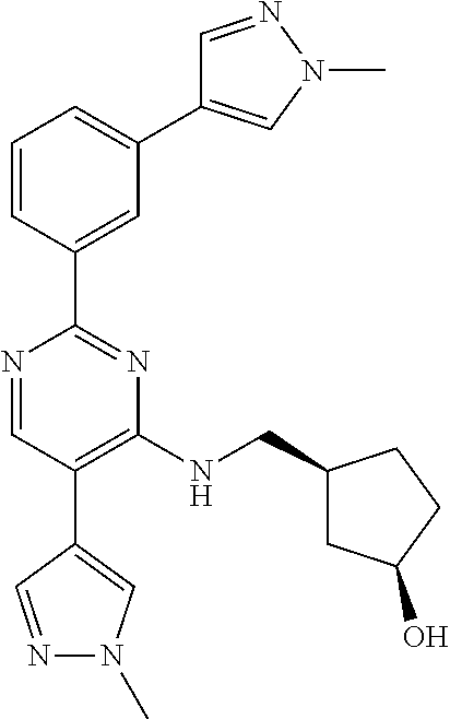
N1=CC(C2=CN(C)N=C2)=C(NCC2CC(O)CC2)N=C1C1=CC(C2=CN(C)N=C2)=CC=C1
